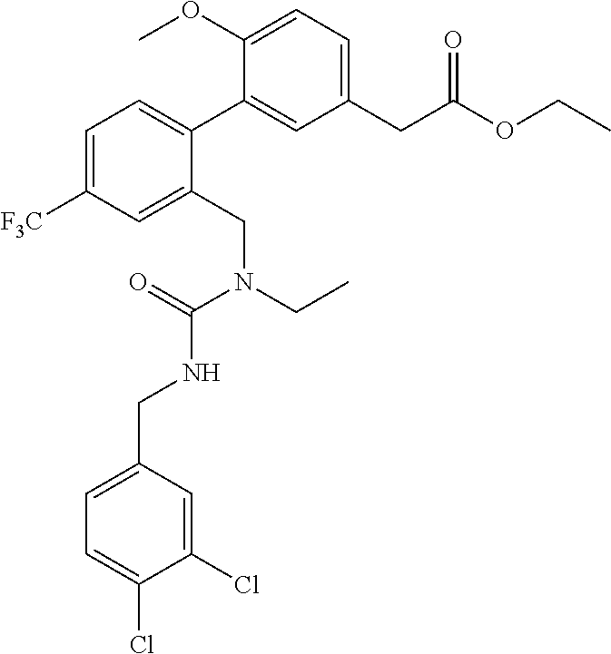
N(C(=O)N(CC)CC1=CC([F3C])=CC=C1C1=CC(CC(OCC)=O)=CC=C1OC)CC1=CC=C(Cl)C(Cl)=C1
